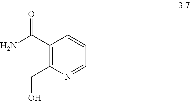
C1(CO)=C(C(N)=O)C=CC=N1
